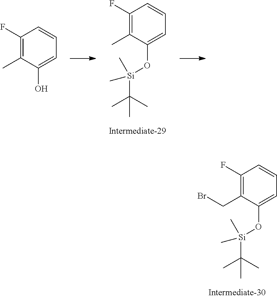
C1(F)=C(C)C(O[Si](C)(C(C)(C)C)C)=CC=C1.C1(F)=C(C)C(O)=CC=C1.C1(F)=C(CBr)C(O[Si](C)(C(C)(C)C)C)=CC=C1
